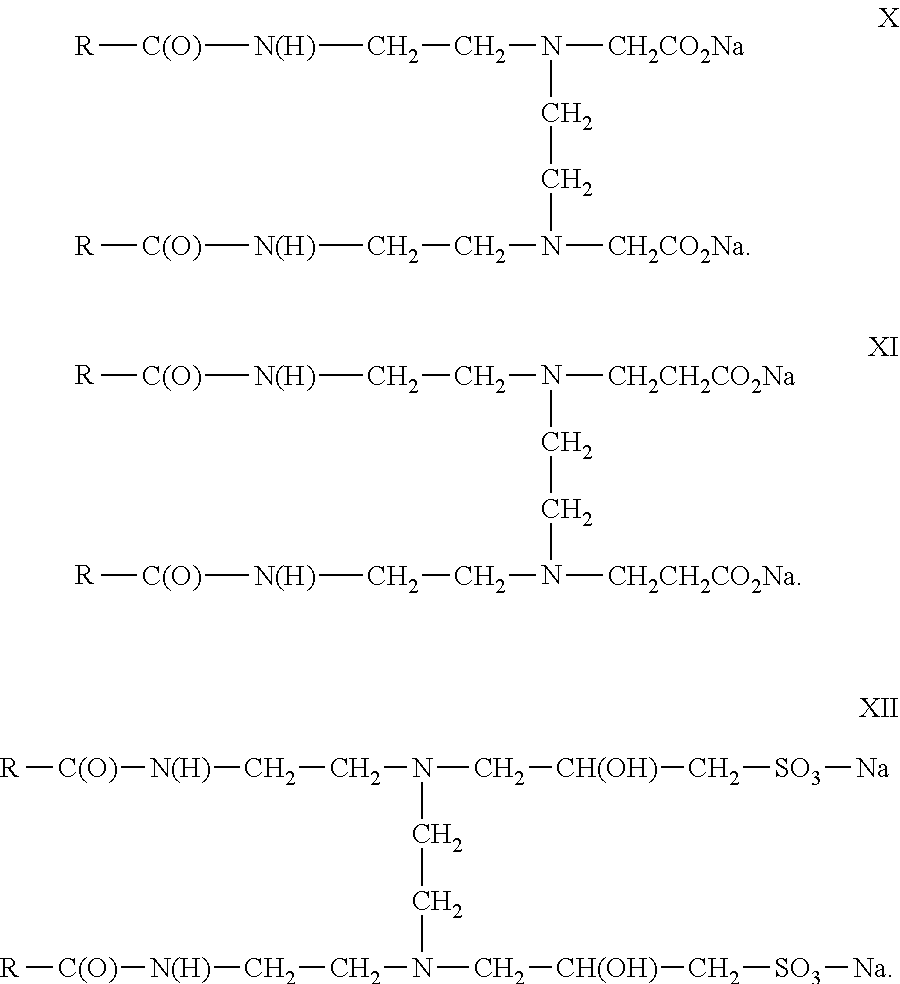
[R][C(O)][N(H)]CCN([CH2CO2Na])CCN([CH2CO2Na])CC[N(H)][C(O)][R].[R][C(O)][N(H)]CCN([CH2CH2CO2Na])CCN([CH2CH2CO2Na])CC[N(H)][C(O)][R].[R][C(O)][N(H)]CCN(C[CH(OH)]C[SO3][Na])CCN(C[CH(OH)]C[SO3][Na])CC[N(H)][C(O)][R]
